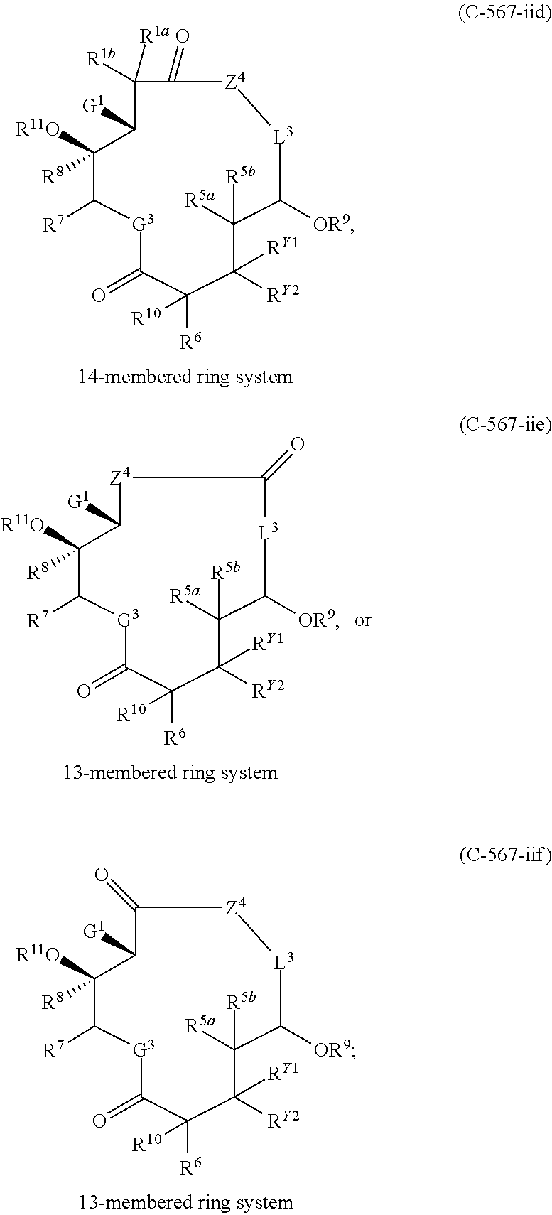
[G3]1C(=O)C([R6])([R10])C([RY1])([RY2])C([R5b])([R5a])C([OR9])[L3][Z4]C(=O)C([R1a])([R1b])C([G1])C([R8])([R11O])C1[R7].[G3]1C(=O)C([R6])([R10])C([RY1])([RY2])C([R5b])([R5a])C([OR9])[L3][Z4]C(=O)C([G1])C([R8])([R11O])C1[R7].[G3]1C(=O)C([R6])([R10])C([RY1])([RY2])C([R5b])([R5a])C([OR9])[L3]C(=O)[Z4]C([G1])C([R8])([R11O])C1[R7]
